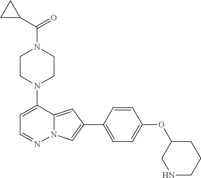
C1CN(C2=CC=NN3C2=CC(C2=CC=C(OC4CNCCC4)C=C2)=C3)CCN1C(C1CC1)=O
